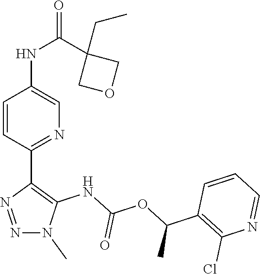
N1(C)N=NC(C2=NC=C(NC(C3(CC)COC3)=O)C=C2)=C1NC(OC(C1=C(Cl)N=CC=C1)C)=O
